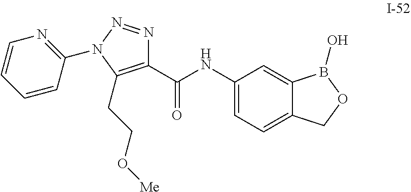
C1(C(NC2=CC=C3C(=C2)B(O)OC3)=O)=C(CCO[Me])N(C2=NC=CC=C2)N=N1
